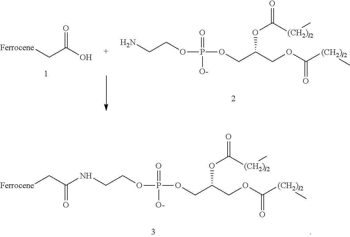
[Ferrocene]CC(O)=O.NCCOP(OCC(COC([(CH2)l2]C)=O)OC([(CH2)l2]C)=O)(=O)[O-].N(CCOP(OCC(COC([(CH2)l2]C)=O)OC([(CH2)l2]C)=O)(=O)[O-])C(C[Ferrocene])=O
